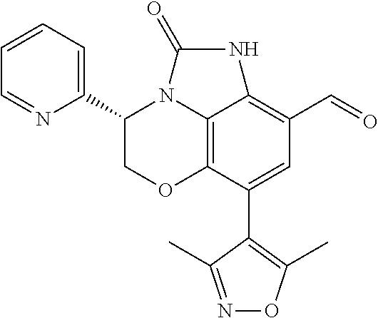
C12=C3C(C4=C(C)ON=C4C)=CC(C=O)=C1NC(=O)N2C(C1=CC=CC=N1)CO3
